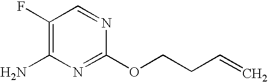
C1(F)=C(N)N=C(OCCC=C)N=C1
